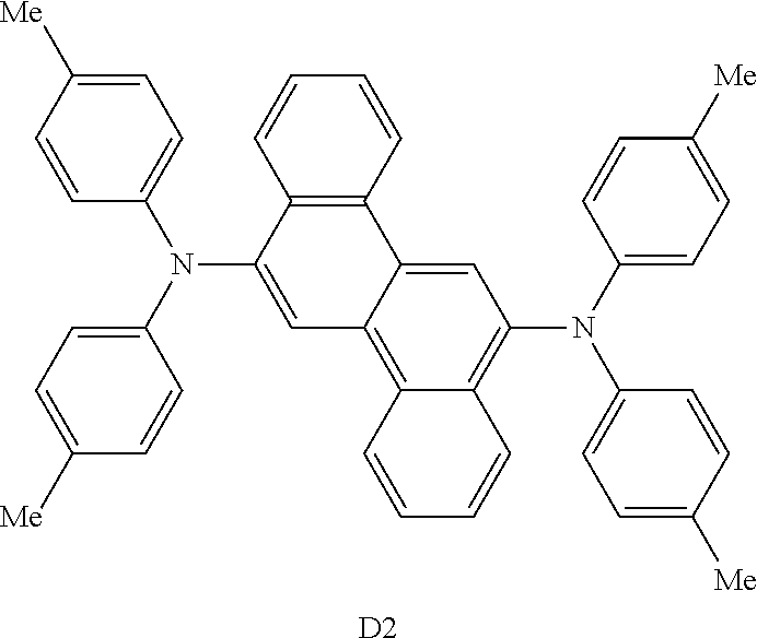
C1=CC([Me])=CC=C1N(C1=CC=C([Me])C=C1)C1=CC2=C3C(=C(N(C4=CC=C([Me])C=C4)C4=CC=C([Me])C=C4)C=C2C2=C1C=CC=C2)C=CC=C3.[D2]
